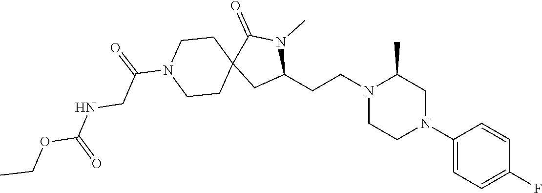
C1(N2CC(C)N(CCC3N(C)C(=O)C4(C3)CCN(C(=O)CNC(OCC)=O)CC4)CC2)=CC=C(F)C=C1
